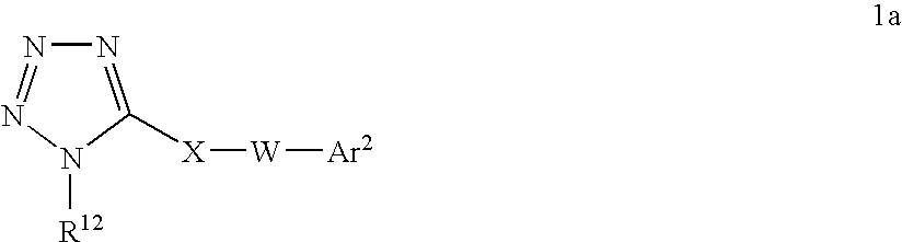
N1=C([X][W][Ar2])N([R12])N=N1
